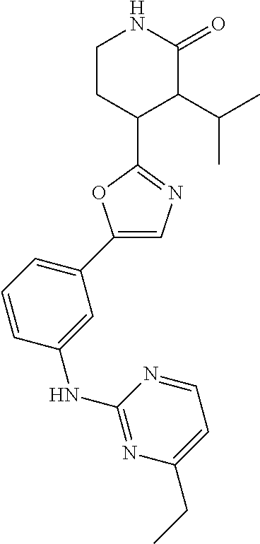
C1=CC(NC2=NC(CC)=CC=N2)=CC(C2=CN=C(C3C(C(C)C)C(=O)NCC3)O2)=C1
